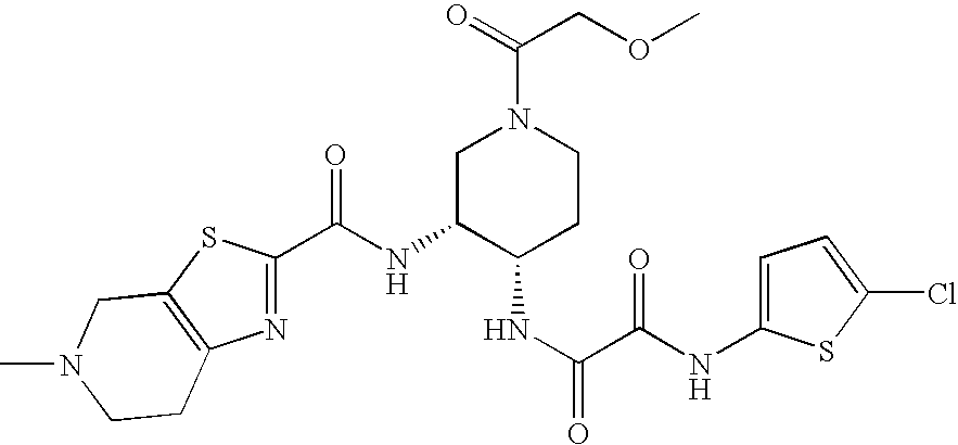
N1=C(C(NC2C(NC(=O)C(=O)NC3=CC=C(Cl)S3)CCN(C(COC)=O)C2)=O)SC2=C1CCN(C)C2
